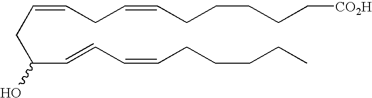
C(CC(C=CC=CCCCCC)O)=CCC=CCCCCC[CO2H]
